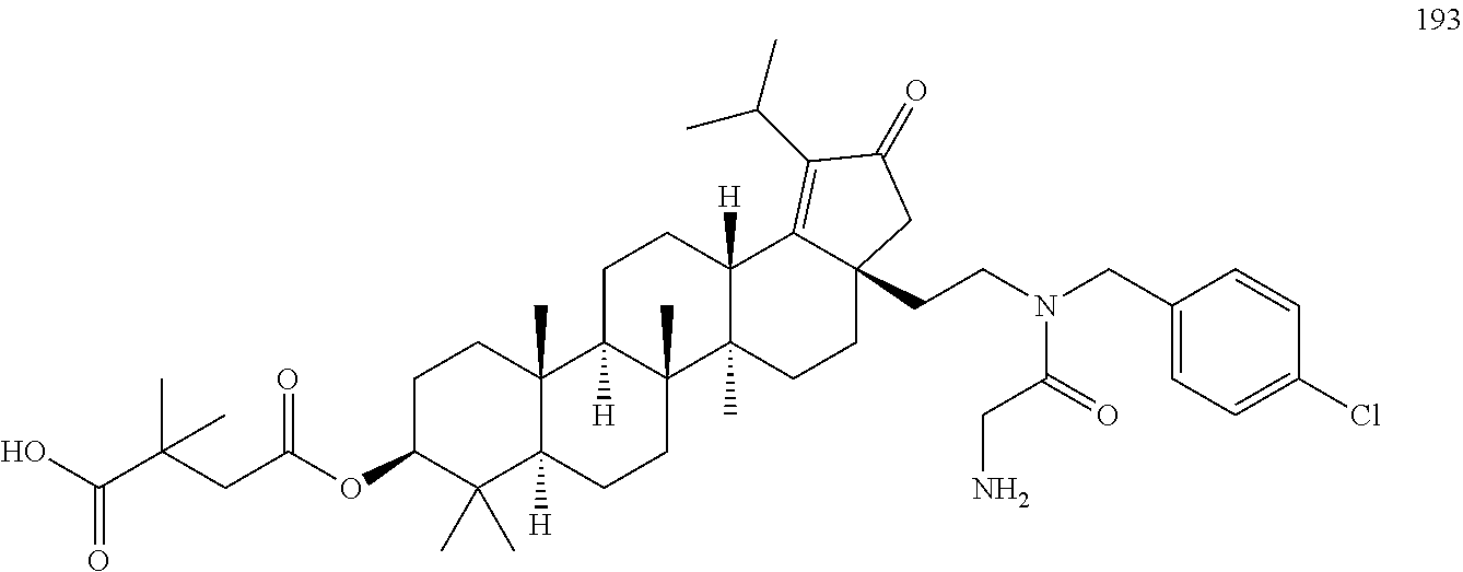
C1C(OC(CC(C(O)=O)(C)C)=O)C(C)(C)C2([H])C(C)(C1)C1([H])C(C)(CC2)C2(C)C([H])(CC1)C1=C(C(C)C)C(=O)CC1(CCN(CC1=CC=C(Cl)C=C1)C(=O)CN)CC2
